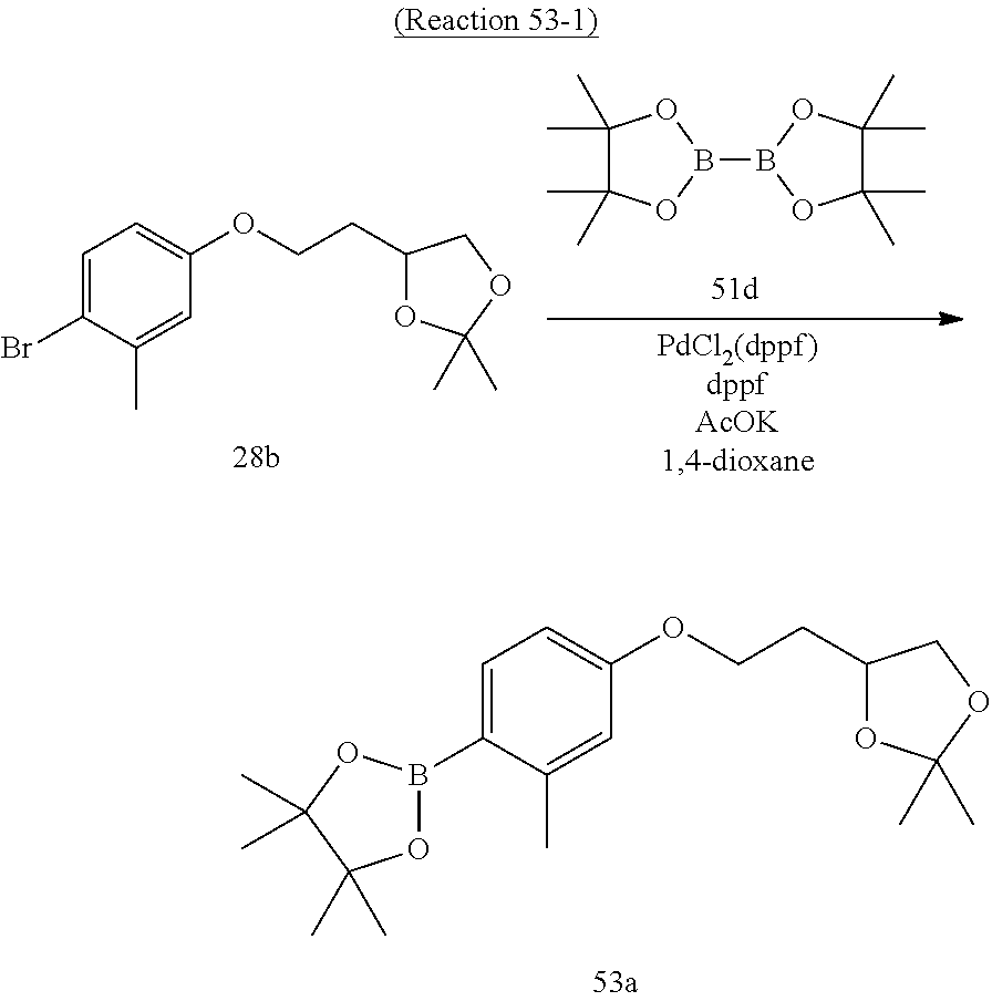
C1(C)(C)C(C)(C)OB(B2OC(C)(C)C(C)(C)O2)O1.C1=C(Br)C(C)=CC(OCCC2OC(C)(C)OC2)=C1.C1=C(B2OC(C)(C)C(C)(C)O2)C(C)=CC(OCCC2OC(C)(C)OC2)=C1
